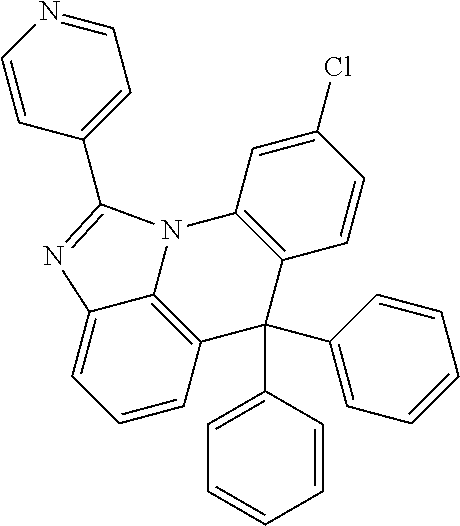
C1(Cl)=CC2=C(C=C1)C(C1=CC=CC=C1)(C1=CC=CC=C1)C1=C3N2C(C2=CC=NC=C2)=NC3=CC=C1
